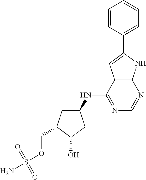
C1(NC2=NC=NC3=C2C=C(C2=CC=CC=C2)N3)CC(COS(N)(=O)=O)C(O)C1
